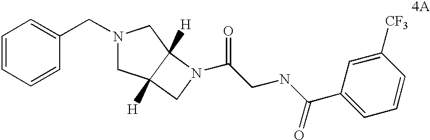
C1=CC=CC(CN2CC3([H])C([H])(C2)N(C(CNC(C2=CC=CC([CF3])=C2)=O)=O)C3)=C1
